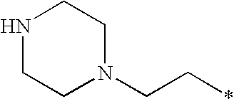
N1CCN(CC*)CC1
